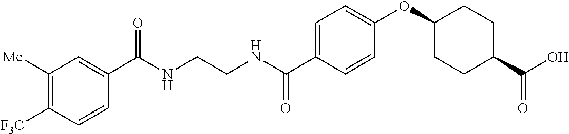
C1(C(NCCNC(C2=CC=C(OC3CCC(C(O)=O)CC3)C=C2)=O)=O)=CC([Me])=C([F3C])C=C1
